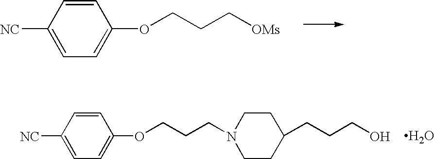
C1=CC([NC])=CC=C1OCCC[OMs].C1=CC([NC])=CC=C1OCCCN1CCC(CCCO)CC1.[H2O]
